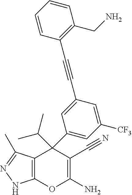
C12=C(C(C)=NN1)C(C1=CC([CF3])=CC(C#CC3=C(CN)C=CC=C3)=C1)(C(C)C)C(C#N)=C(N)O2
